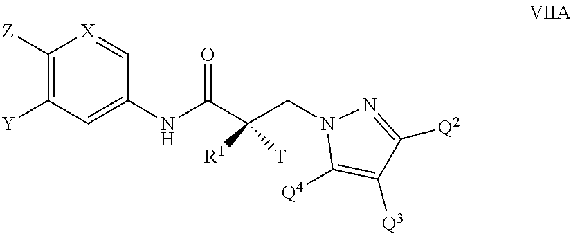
[X]1=CC(NC(C(CN2C([Q4])=C([Q3])C([Q2])=N2)([T])[R1])=O)=CC([Y])=C1[Z]
